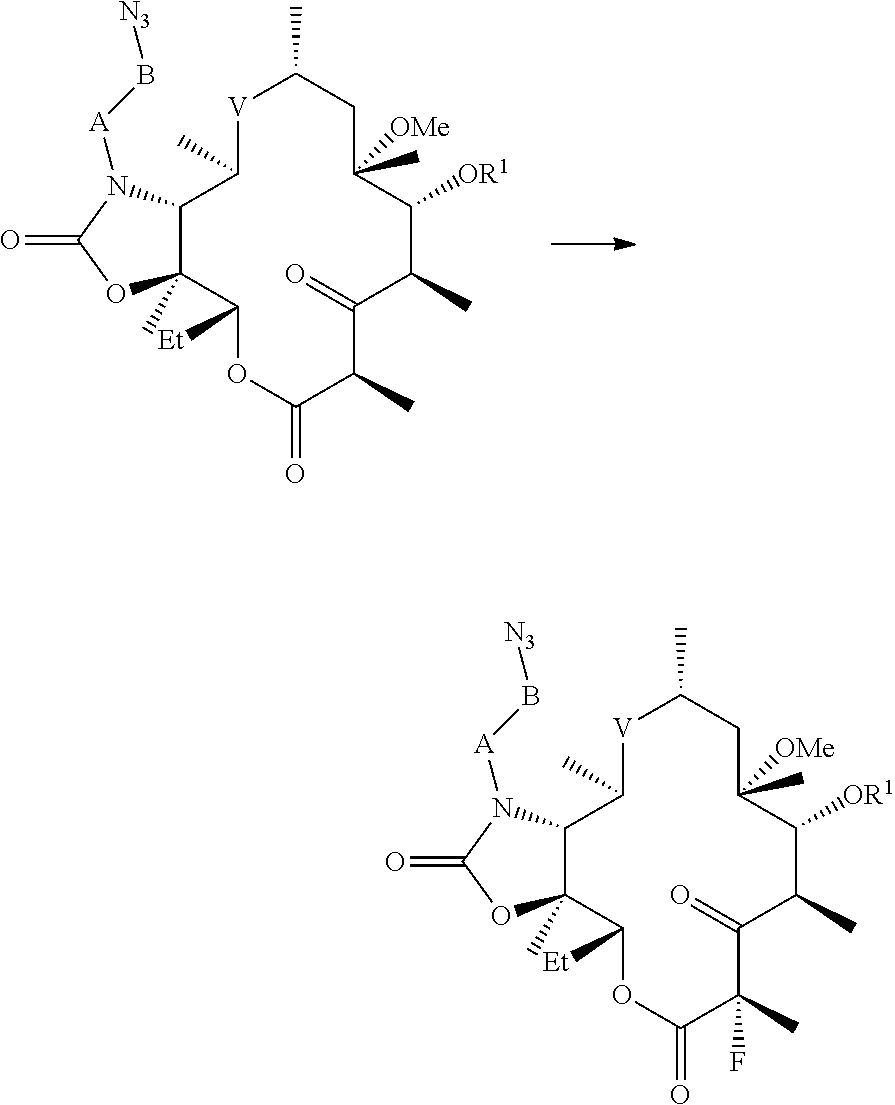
[V]1C(C)CC(C)([OMe])C([OR1])C(C)C(=O)C(C)C(=O)OC([Et])C2(C)C(C1C)N([A]B[N3])C(=O)O2.[V]1C(C)CC(C)([OMe])C([OR1])C(C)C(=O)C(C)(F)C(=O)OC([Et])C2(C)C(C1C)N([A]B[N3])C(=O)O2
